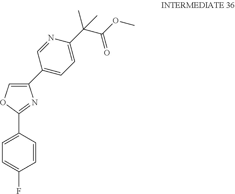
C1=CC(C2=NC(C3=CC=C(C(C)(C(OC)=O)C)N=C3)=CO2)=CC=C1F
